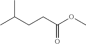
CC(CCC(OC)=O)C
